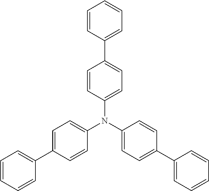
C1=CC(C2=CC=C(N(C3=CC=C(C4=CC=CC=C4)C=C3)C3=CC=C(C4=CC=CC=C4)C=C3)C=C2)=CC=C1
